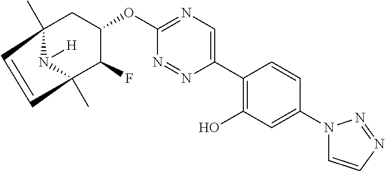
C12(C)CC(OC3=NC=C(C4=C(O)C=C(N5C=CN=N5)C=C4)N=N3)C(F)C(C)(N1[H])C=C2
